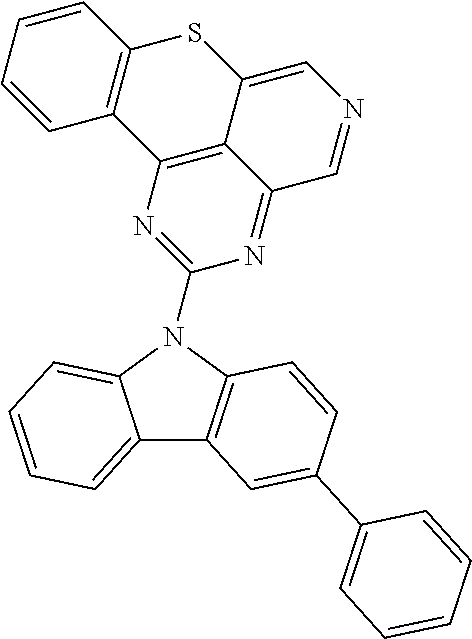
C12=CC=CC=C1N(C1=NC3=C4C(=N1)C=NC=C4SC1=C3C=CC=C1)C1=C2C=C(C2=CC=CC=C2)C=C1
